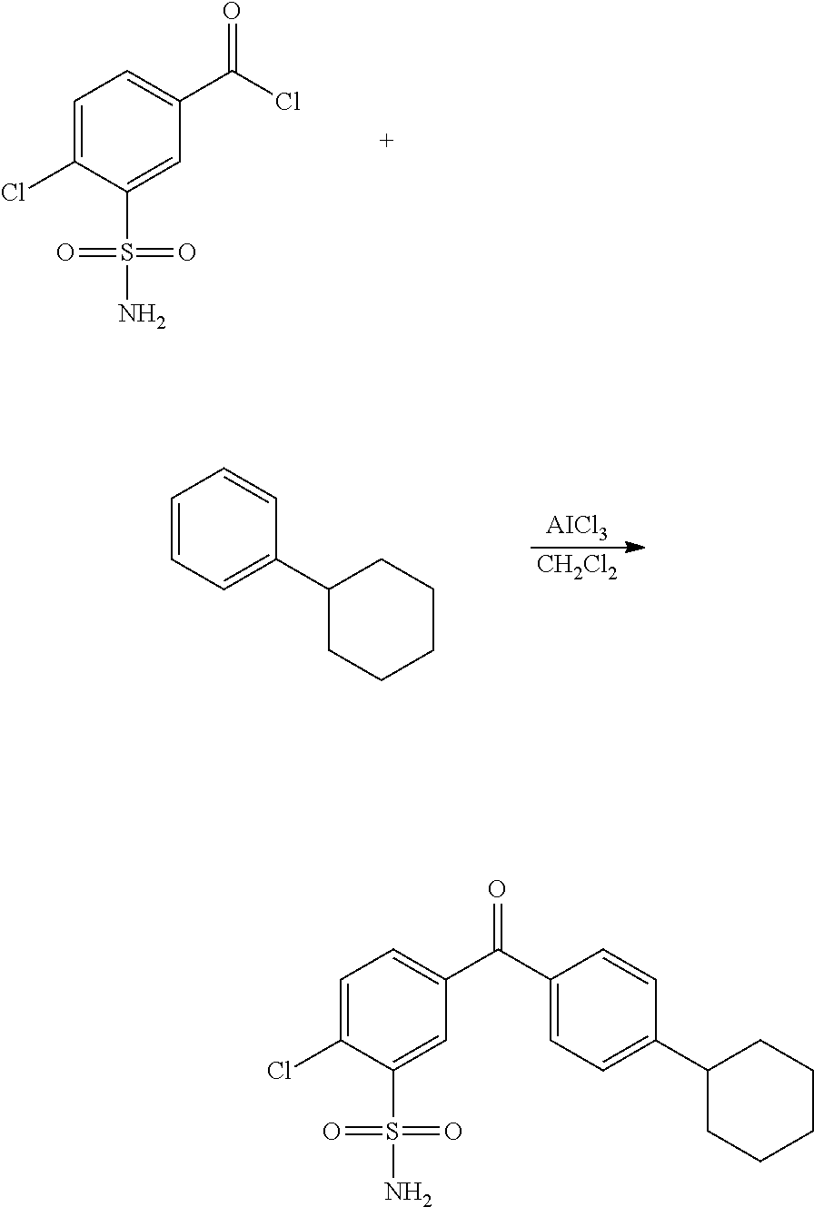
C1=C(Cl)C(S(=O)(=O)N)=CC(C(=O)Cl)=C1.[AICl3].[CH2Cl2].C1=CC=C(C2CCCCC2)C=C1.C1=C(Cl)C(S(=O)(=O)N)=CC(C(=O)C2=CC=C(C3CCCCC3)C=C2)=C1
